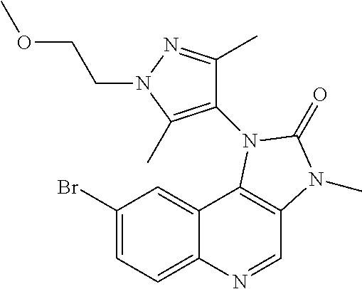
C1(Br)=CC=C2C(=C1)C1=C(C=N2)N(C)C(=O)N1C1=C(C)N(CCOC)N=C1C
